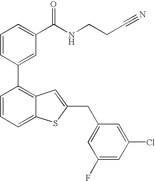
C1=CC(C2=C3C(=CC=C2)SC(CC2=CC(F)=CC(Cl)=C2)=C3)=CC(C(NCCC#N)=O)=C1
